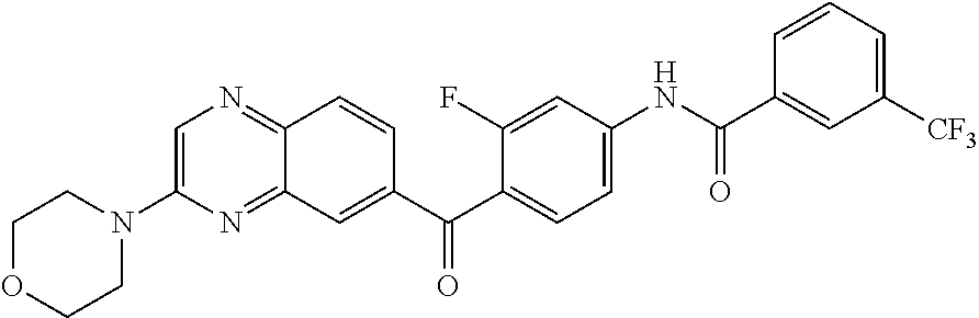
C1=C(N2CCOCC2)N=C2C(=N1)C=CC(C(C1=CC=C(NC(=O)C3=CC([CF3])=CC=C3)C=C1F)=O)=C2
